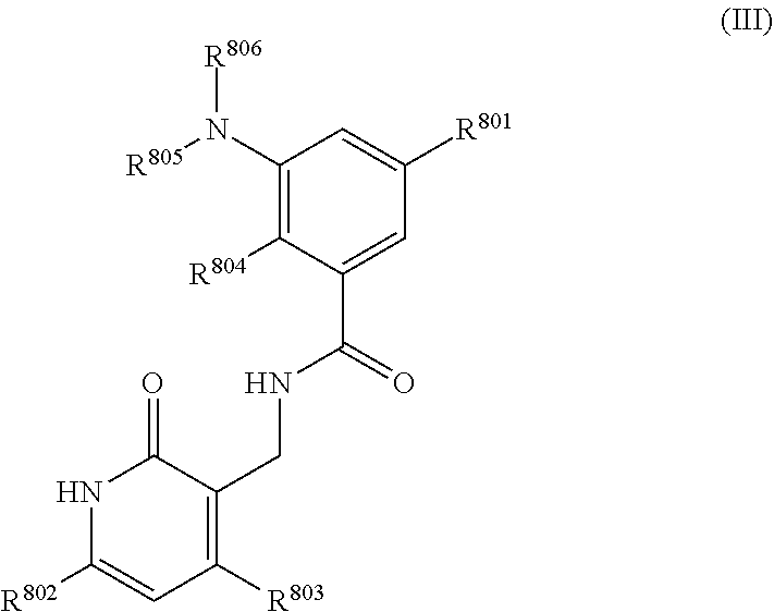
N1C([R802])=CC([R803])=C(CNC(C2=CC([R801])=CC(N([R805])[R806])=C2[R804])=O)C1=O
